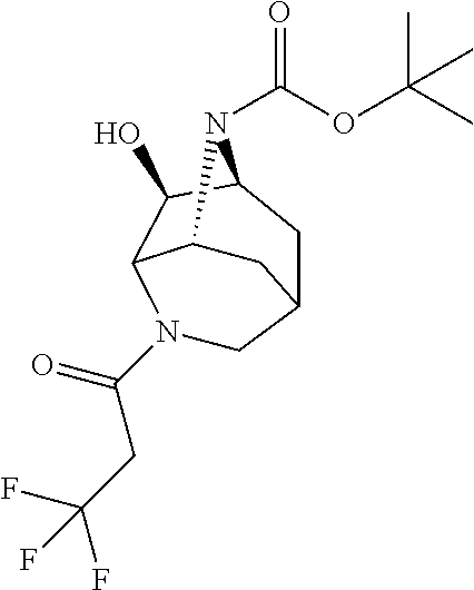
N1(C(=O)CC(F)(F)F)CC2CC3C(O)C1C(C2)N3C(OC(C)(C)C)=O
